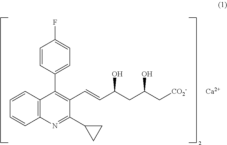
C12=C(N=C(C3CC3)C(C=CC(CC(C[CO2-])O)O)=C1C1=CC=C(F)C=C1)C=CC=C2.[Ca]
